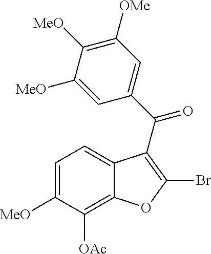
C1=C([MeO])C([OAc])=C2C(=C1)C(C(=O)C1=CC([OMe])=C([MeO])C([MeO])=C1)=C(Br)O2
